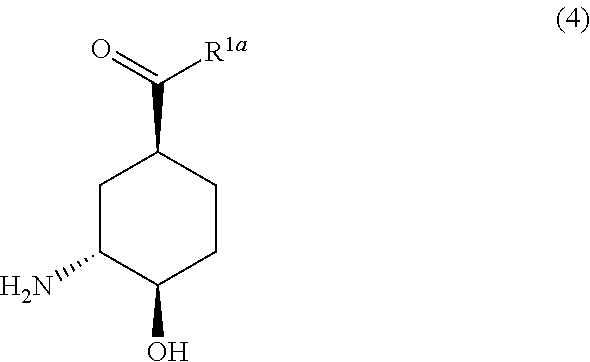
C1C(N)C(O)CCC1C([R1a])=O
